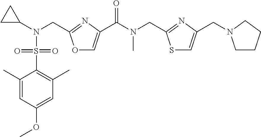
N(CC1=NC(C(N(CC2=NC(CN3CCCC3)=CS2)C)=O)=CO1)(S(=O)(=O)C1=C(C)C=C(OC)C=C1C)C1CC1
